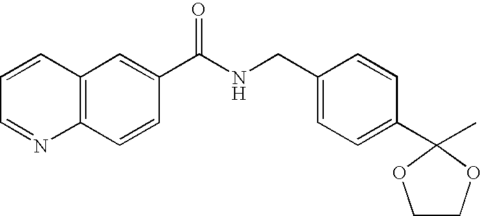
C12=C(C=C(C(NCC3=CC=C(C4(C)OCCO4)C=C3)=O)C=C1)C=CC=N2
